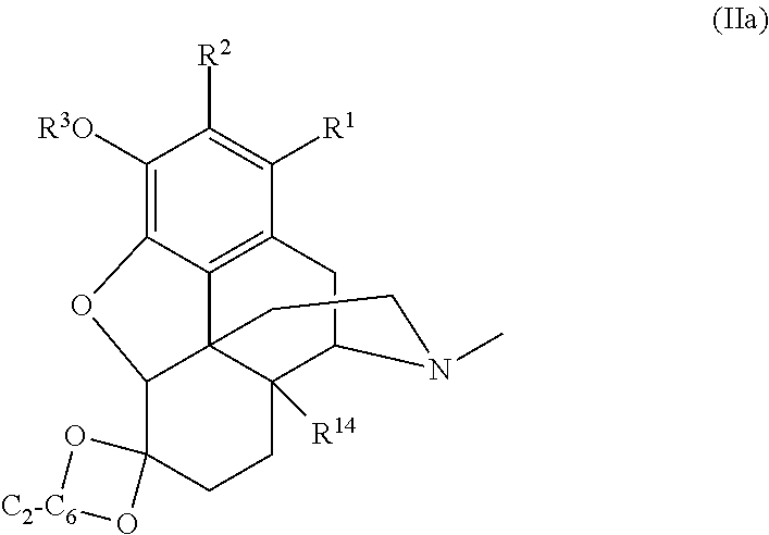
C1([R3O])=C2C3=C(C([R1])=C1[R2])CC1C4([R14])C3(C(C3(CC4)O[C2-C6]O3)O2)CCN1C
